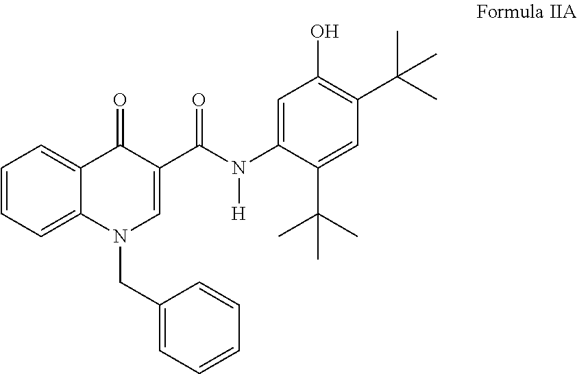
C1=CC=C2C(=C1)C(=O)C(C(N(C1=CC(O)=C(C(C)(C)C)C=C1C(C)(C)C)[H])=O)=CN2CC1=CC=CC=C1
